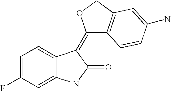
C1=C(F)C=C2C(=C1)C(=C1C3=C(CO1)C=C(N)C=C3)C(=O)N2
